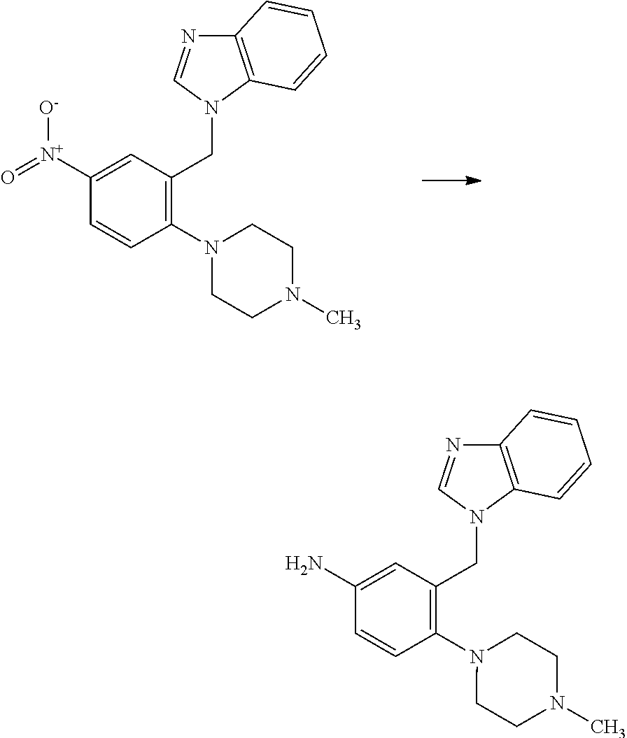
C1([N+]([O-])=O)=CC(CN2C3=C(N=C2)C=CC=C3)=C(N2CCN(C)CC2)C=C1.C1(N)=CC(CN2C3=C(N=C2)C=CC=C3)=C(N2CCN(C)CC2)C=C1
